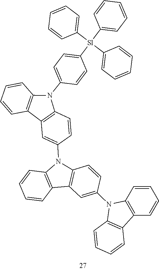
C1=CC=CC=C1[Sl](C1=CC=CC=C1)(C1=CC=CC=C1)C1=CC=C(N2C3=C(C4=C2C=CC(N2C5=C(C=CC=C5)C5=C2C=CC(N2C6=C(C=CC=C6)C6=C2C=CC=C6)=C5)=C4)C=CC=C3)C=C1
